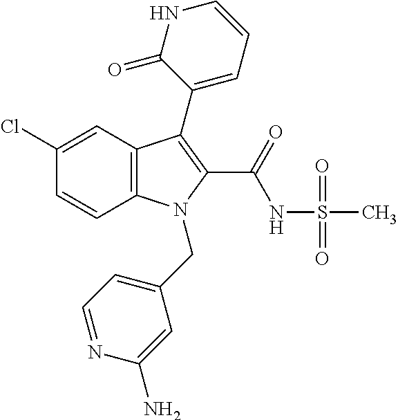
C1(Cl)=CC2=C(C=C1)N(CC1=CC=NC(N)=C1)C(C(NS(C)(=O)=O)=O)=C2C1=CC=CNC1=O
